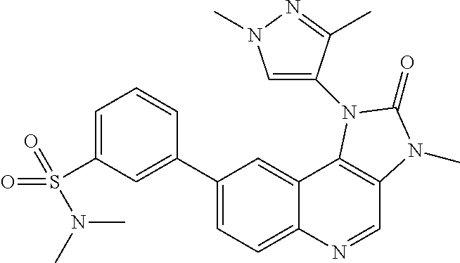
C1(C2=CC(S(=O)(=O)N(C)C)=CC=C2)=CC=C2C(=C1)C1=C(C=N2)N(C)C(=O)N1C1=CN(C)N=C1C
